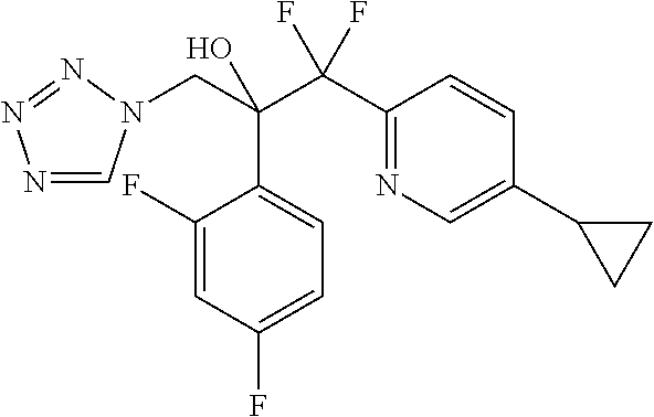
N1=CN(CC(C(C2=NC=C(C3CC3)C=C2)(F)F)(O)C2=CC=C(F)C=C2F)N=N1
